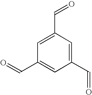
C1(C=O)=CC(C=O)=CC(C=O)=C1
